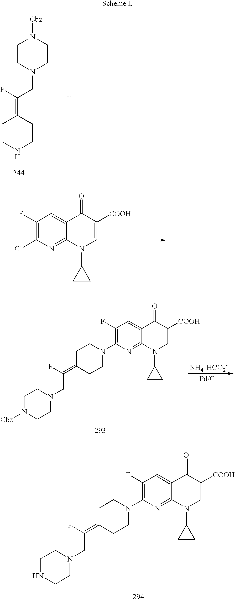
C1(F)=C(N2CCC(=C(CN3CCN([Cbz])CC3)F)CC2)N=C2C(=C1)C(=O)C([COOH])=CN2C1CC1.[NH4+HCO2-].C1(F)=C(N2CCC(=C(CN3CCNCC3)F)CC2)N=C2C(=C1)C(=O)C([COOH])=CN2C1CC1.C1CN(CC(F)=C2CCNCC2)CCN1[Cbz].C1(F)=C(Cl)N=C2C(=C1)C(=O)C([COOH])=CN2C1CC1
